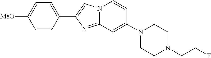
C1(C2=CN3C(=N2)C=C(N2CCN(CCF)CC2)C=C3)=CC=C([MeO])C=C1
